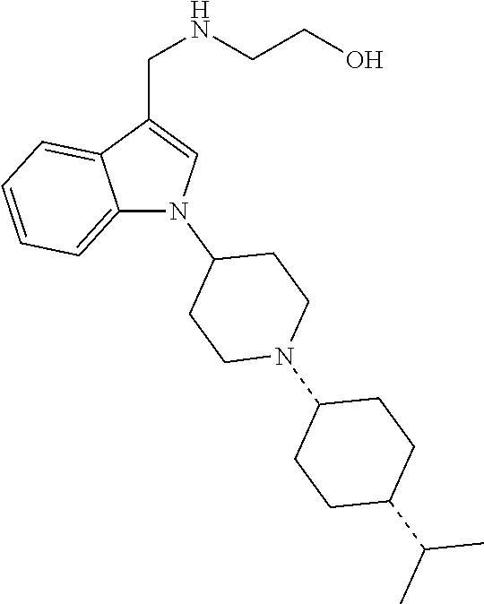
C12=CC=CC=C1C(CNCCO)=CN2C1CCN(C2CCC(C(C)C)CC2)CC1
